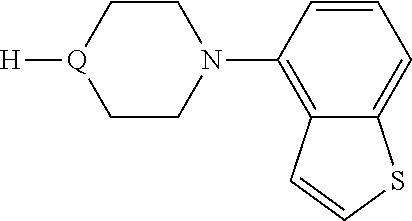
C1CN(C2=C3C(=CC=C2)SC=C3)CC[Q]1[H]
